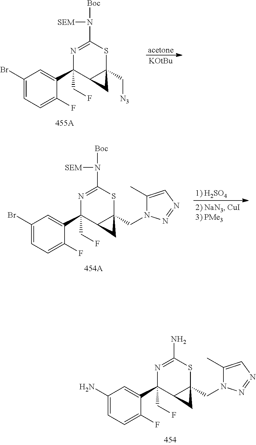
C1(N)=CC=C(F)C(C2(CF)C3C(CN4C(C)=CN=N4)(SC(N)=N2)C3)=C1.[acetone].C1(Br)=CC=C(F)C(C2(CF)C3C(C[N3])(SC(N([SEM])[Boc])=N2)C3)=C1.[KOtBu].C1(Br)=CC=C(F)C(C2(CF)C3C(CN4C(C)=CN=N4)(SC(N([SEM])[Boc])=N2)C3)=C1
